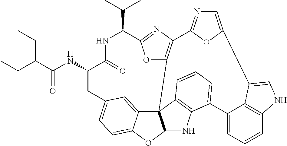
C(=O)(NC1C(=O)NC(C(C)C)C2=NC3=C(O2)C24C5=CC(=CC=C5OC2NC2=C4C=CC=C2C2=CC=CC4=C2C(=CN4)C2=CN=C3O2)C1)C(CC)CC
